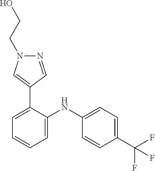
C1=C(NC2=CC=CC=C2C2=CN(CCO)N=C2)C=CC(C(F)(F)F)=C1
